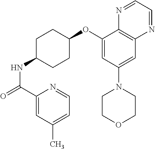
C1(C(=O)NC2CCC(OC3=CC(N4CCOCC4)=CC4=C3N=CC=N4)CC2)=CC(C)=CC=N1
